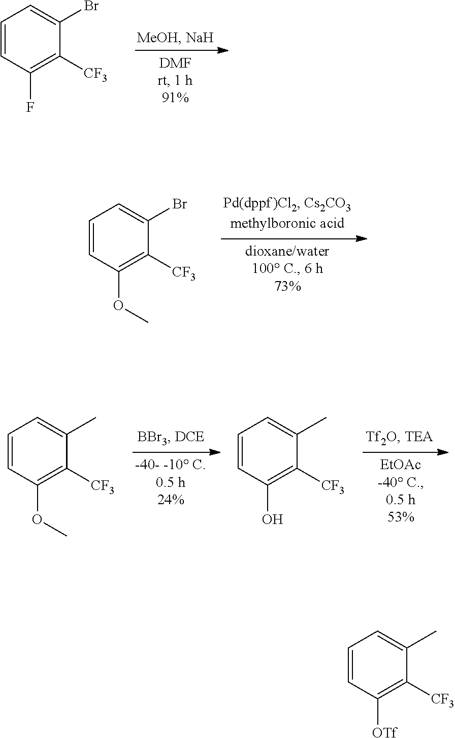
C1=CC(F)=C([CF3])C(Br)=C1.C1=CC(OC)=C([CF3])C(Br)=C1.C1=CC(OC)=C([CF3])C(C)=C1.C1=CC(O)=C([CF3])C(C)=C1.C1=CC([OTf])=C([CF3])C(C)=C1
